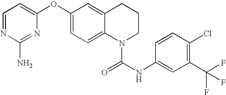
C1=NC(N)=NC(OC2=CC=C3C(=C2)CCCN3C(=O)NC2=CC(C(F)(F)F)=C(Cl)C=C2)=C1
